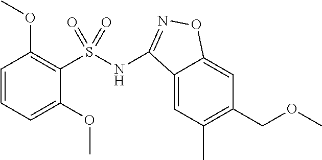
C1=CC=C(OC)C(S(NC2=NOC3=CC(COC)=C(C)C=C32)(=O)=O)=C1OC
